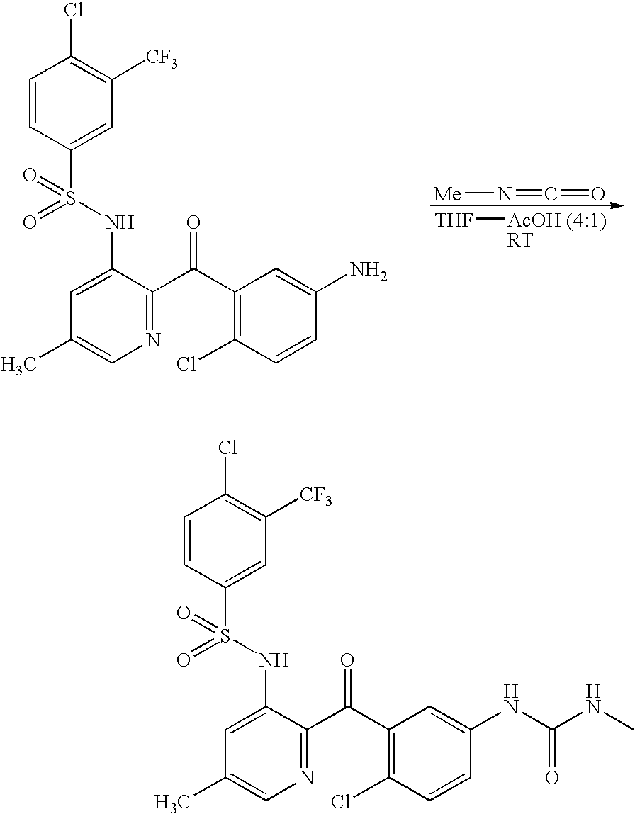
C1=CC(S(NC2=CC(C)=CN=C2C(C2=C(Cl)C=CC(N)=C2)=O)(=O)=O)=CC([CF3])=C1Cl.[Me]N=C=O.[THF][AcOH (4:1)].C1=CC(S(NC2=CC(C)=CN=C2C(C2=C(Cl)C=CC(NC(NC)=O)=C2)=O)(=O)=O)=CC([CF3])=C1Cl
